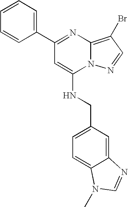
C1(C2=NC3=C(Br)C=NN3C(NCC3=CC=C4C(=C3)N=CN4C)=C2)=CC=CC=C1
